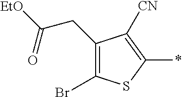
C1(Br)=C(CC([EtO])=O)C([CN])=C(*)S1
